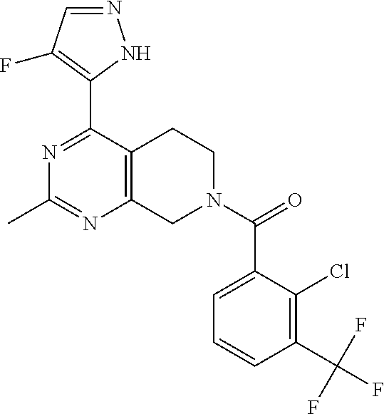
N1=C(C2=C(F)C=NN2)C2=C(N=C1C)CN(C(=O)C1=CC=CC(C(F)(F)F)=C1Cl)CC2
